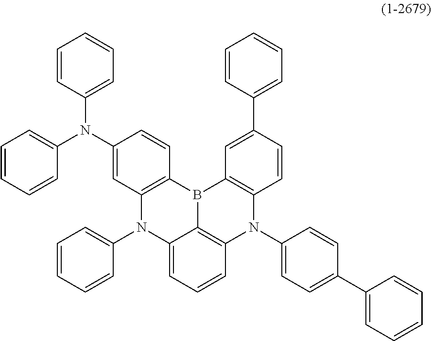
C1=CC(N(C2=CC3=C(C=C2)B2C4=C(N(C5=CC=C(C6=CC=CC=C6)C=C5)C5=C2C=C(C2=CC=CC=C2)C=C5)C=CC=C4N3C2=CC=CC=C2)C2=CC=CC=C2)=CC=C1
